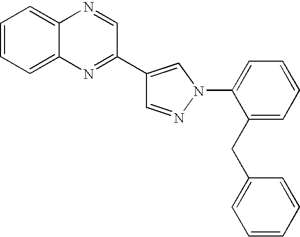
C1=NN(C2=CC=CC=C2CC2=CC=CC=C2)C=C1C1=NC2=CC=CC=C2N=C1
